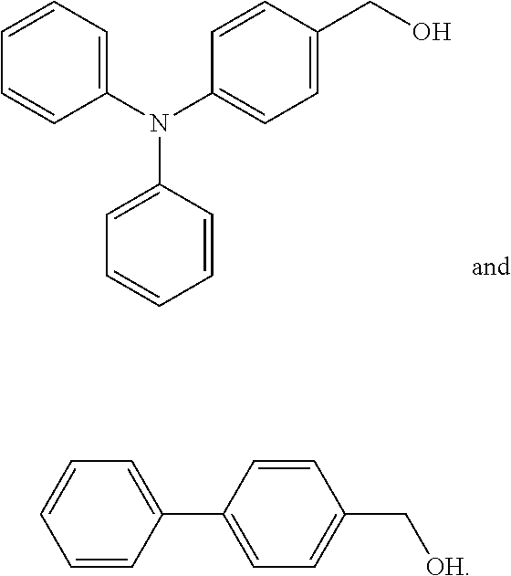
C1(N(C2=CC=C(CO)C=C2)C2=CC=CC=C2)=CC=CC=C1.C1=CC(C2=CC=C(C[OH])C=C2)=CC=C1
